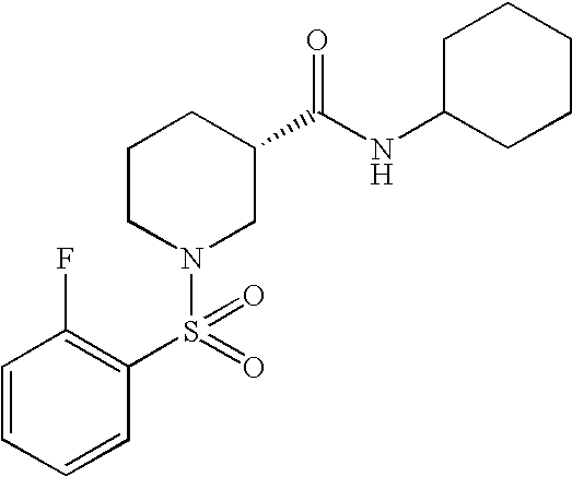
C1=CC=CC(S(N2CC(C(NC3CCCCC3)=O)CCC2)(=O)=O)=C1F
